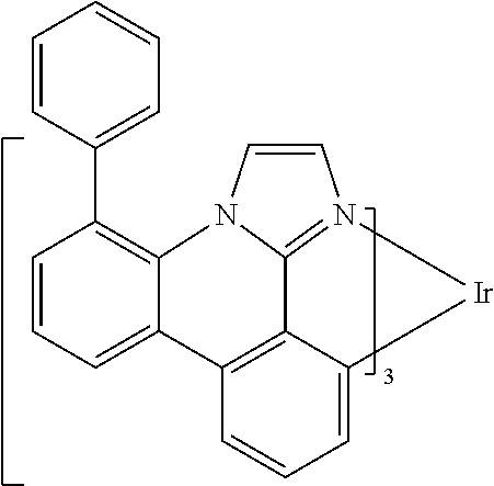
C1=CC=C2C(=C1C1=CC=CC=C1)N1C3=N(C=C1)[Ir]C1=CC=CC2=C13
